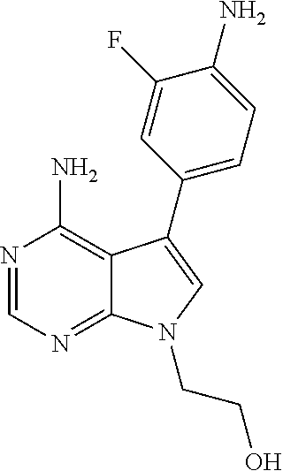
N1=CN=C2C(=C1N)C(C1=CC=C(N)C(F)=C1)=CN2CCO
